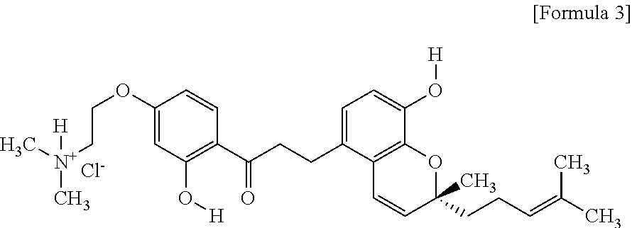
C1(OCC[N+](C)(C)[H])=CC(O[H])=C(C(CCC2=CC=C(O[H])C3=C2C=CC(CCC=C(C)C)(C)O3)=O)C=C1.[Cl-]
